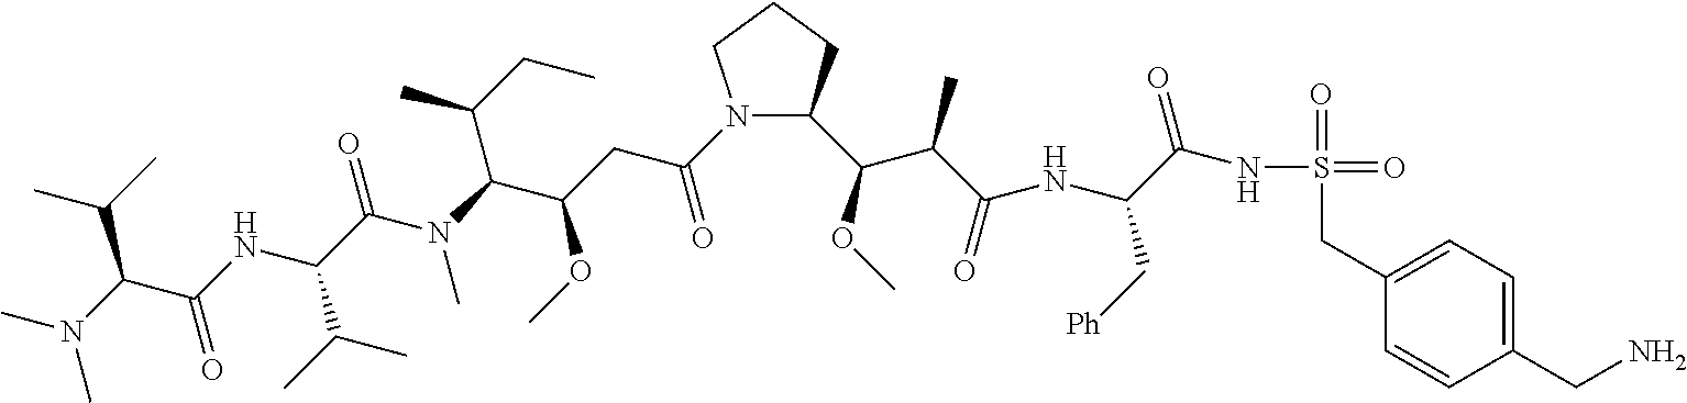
C1N(C(CC(C(N(C(C(NC(C(N(C)C)C(C)C)=O)C(C)C)=O)C)C(C)CC)OC)=O)C(C(C(C(=O)NC(C(NS(=O)(=O)CC2=CC=C(CN)C=C2)=O)C[Ph])C)OC)CC1
